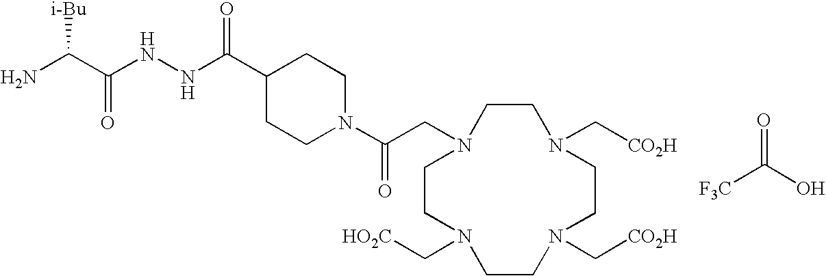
NC(C(NNC(C1CCN(C(CN2CCN(C[CO2H])CCN(C[CO2H])CCN(C[HO2C])CC2)=O)CC1)=O)=O)[i-Bu].O=C(O)[F3C]
